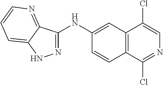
N1=C(NC2=CC3=C(C=C2)C(Cl)=NC=C3Cl)C2=NC=CC=C2N1
